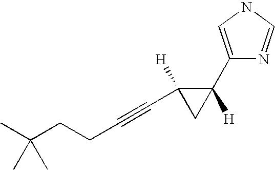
C1([H])(C2=CNC=N2)C(C#CCCC(C)(C)C)([H])C1
